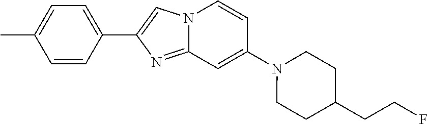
C1=CC(C2=CN3C(=N2)C=C(N2CCC(CCF)CC2)C=C3)=CC=C1C
